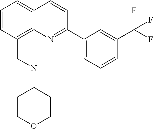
C1=CC(CNC2CCOCC2)=C2C(=C1)C=CC(C1=CC=CC(C(F)(F)F)=C1)=N2
